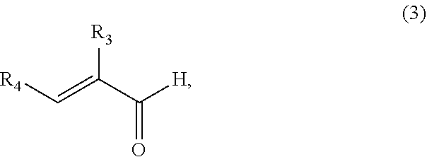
C(C([H])=O)(=C[R4])[R3]
